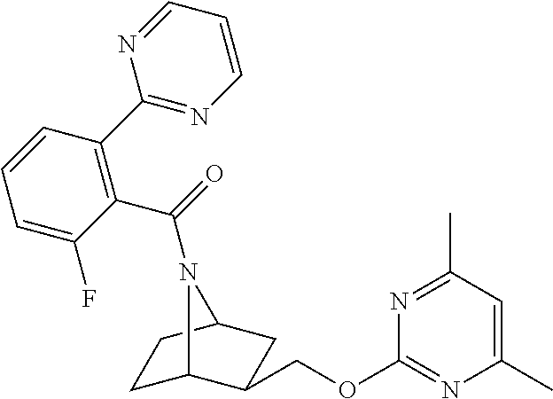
C1C2C(COC3=NC(C)=CC(C)=N3)CC(C1)N2C(=O)C1=C(C2=NC=CC=N2)C=CC=C1F
